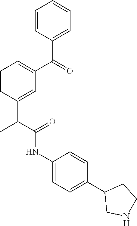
C(C1=CC(C(C2=CC=CC=C2)=O)=CC=C1)(C)C(NC1=CC=C(C2CNCC2)C=C1)=O
